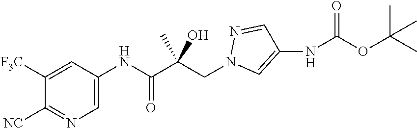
C1=C(NC(C(CN2C=C(NC(=O)OC(C)(C)C)C=N2)(C)O)=O)C=C([F3C])C([NC])=N1
